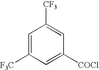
C1=C([F3C])C=C([COCl])C=C1[CF3]
